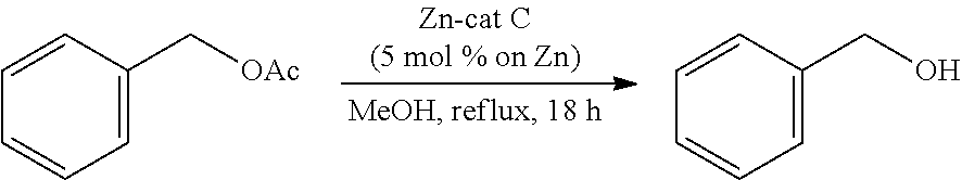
C1=C(C[OAc])C=CC=C1.C1=C(CO)C=CC=C1
